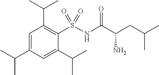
C1=C(C(C)C)C=C(C(C)C)C(S(NC(C(CC(C)C)N)=O)(=O)=O)=C1C(C)C
